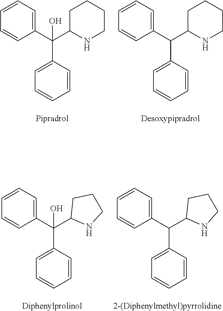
C1=CC=CC(C(C2NCCCC2)C2=CC=CC=C2)=C1.C1=CC=CC(C(C2NCCCC2)(C2=CC=CC=C2)O)=C1.C1=CC=CC(C(C2NCCC2)(C2=CC=CC=C2)O)=C1.C1=CC=CC(C(C2NCCC2)C2=CC=CC=C2)=C1
